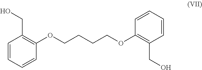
OCC1=C(OCCCCOC2=C(CO)C=CC=C2)C=CC=C1
